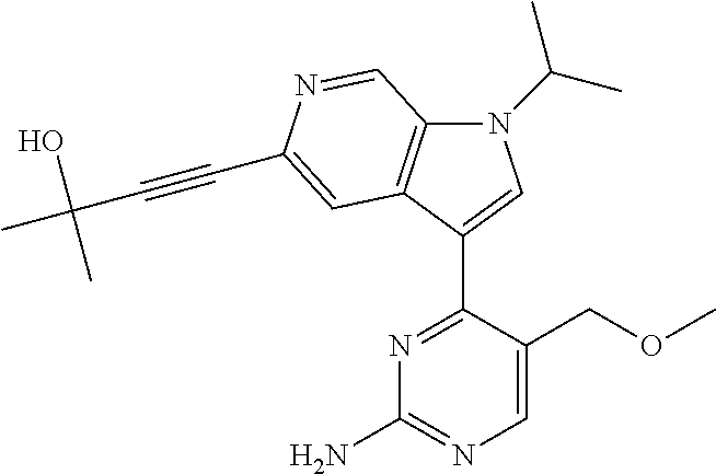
N1(C(C)C)C2=C(C(C3=NC(N)=NC=C3COC)=C1)C=C(C#CC(C)(O)C)N=C2
